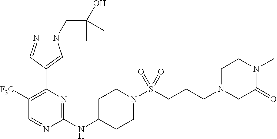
N1(CC(O)(C)C)N=CC(C2=C([F3C])C=NC(NC3CCN(S(=O)(=O)CCCN4CC(=O)N(C)CC4)CC3)=N2)=C1
